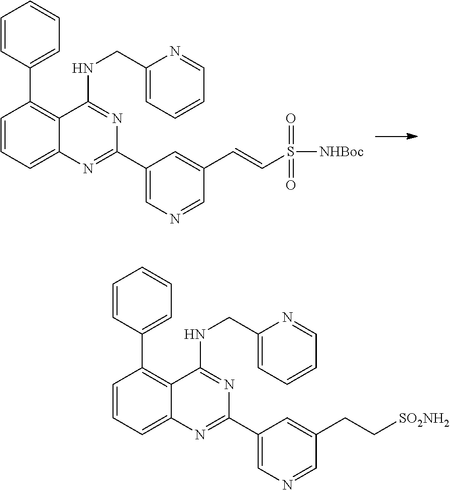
C1=CC(C2=C3C(=CC=C2)N=C(C2=CN=CC(C=CS(=O)(=O)[NHBoc])=C2)N=C3NCC2=CC=CC=N2)=CC=C1.C1=CC(C2=C3C(=CC=C2)N=C(C2=CN=CC(CC[SO2NH2])=C2)N=C3NCC2=CC=CC=N2)=CC=C1
